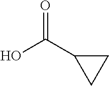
O=C(C1CC1)O
